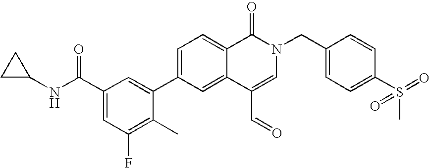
C1C(NC(C2=CC(F)=C(C)C(C3=CC=C4C(=C3)C(C=O)=CN(CC3=CC=C(S(=O)(C)=O)C=C3)C4=O)=C2)=O)C1
